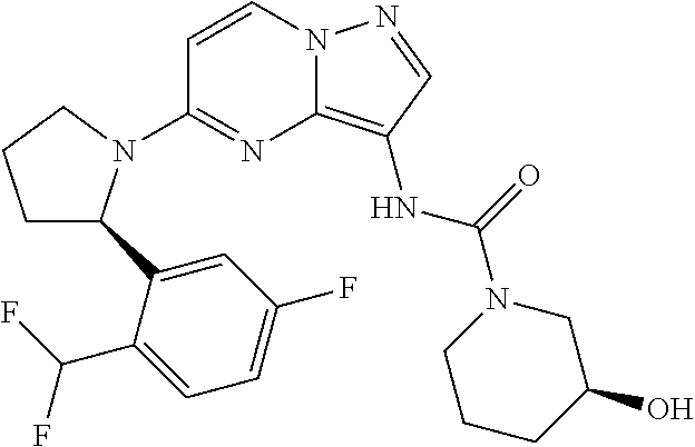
C1=CN2C(=C(NC(N3CCCC(O)C3)=O)C=N2)N=C1N1C(C2=CC(F)=CC=C2C(F)F)CCC1
